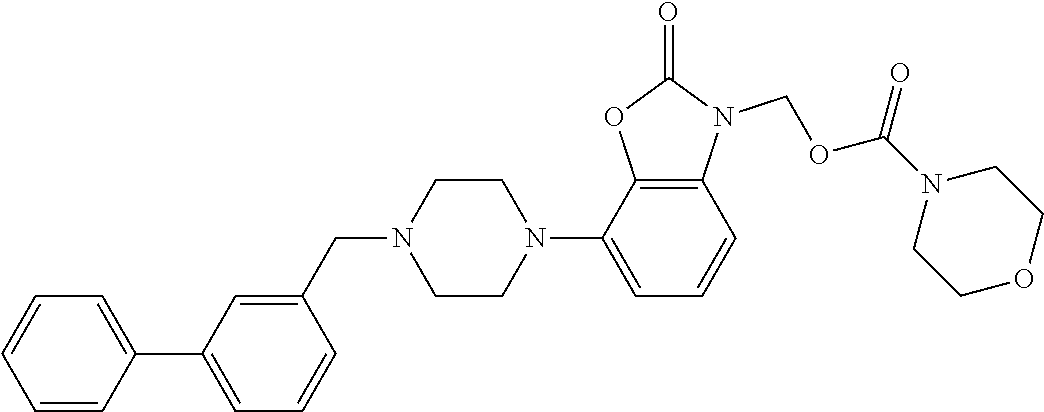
C1=CC=CC(C2=CC=CC(CN3CCN(C4=CC=CC5=C4OC(=O)N5COC(N4CCOCC4)=O)CC3)=C2)=C1
